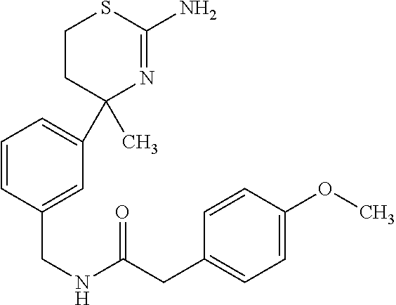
C1(C)(C2=CC=CC(CNC(=O)CC3=CC=C(OC)C=C3)=C2)N=C(N)SCC1
